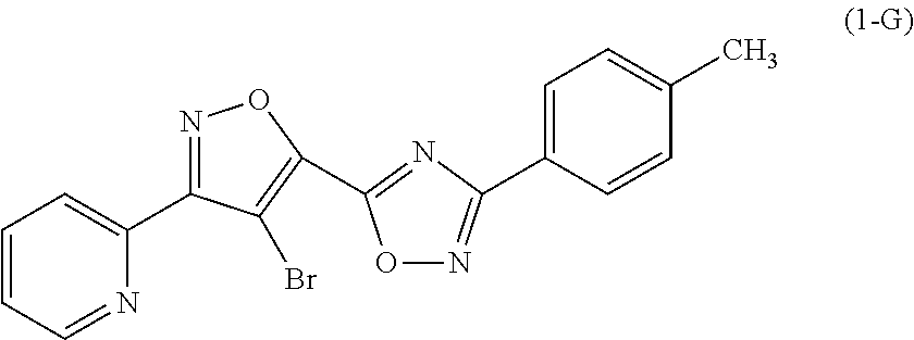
C1=CC=NC(C2=NOC(C3=NC(C4=CC=C(C)C=C4)=NO3)=C2Br)=C1
